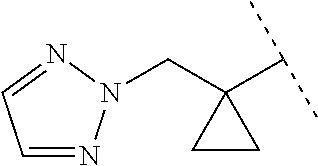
C1CC1(CN1N=CC=N1)C(C)C
